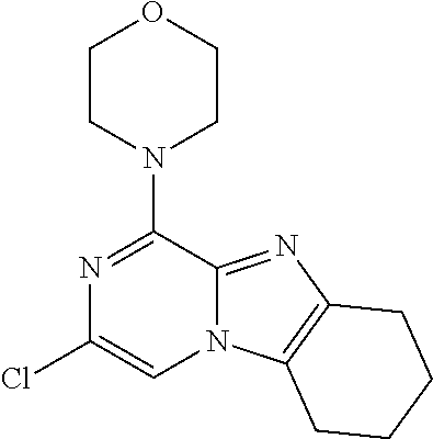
N1=C(N2CCOCC2)C2=NC3=C(N2C=C1Cl)CCCC3
